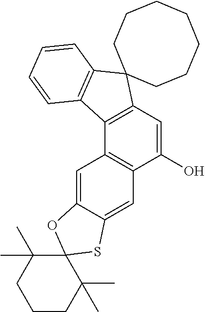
C1(O)=CC2=C(C3=C1C=C1C(=C3)OC3(S1)C(C)(C)CCCC3(C)C)C1=C(C=CC=C1)C21CCCCCCC1
